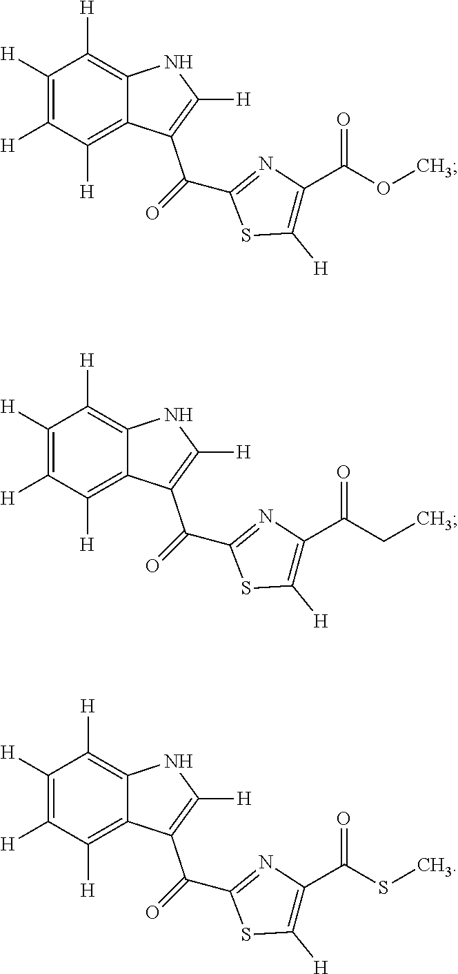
S1C([H])=C(C(SC)=O)N=C1C(C1=C([H])NC2=C([H])C([H])=C([H])C([H])=C12)=O.N1=C(C(=O)C2=C([H])NC3=C([H])C([H])=C([H])C([H])=C23)SC([H])=C1C(CC)=O.S1C([H])=C(C(OC)=O)N=C1C(=O)C1=C([H])NC2=C([H])C([H])=C([H])C([H])=C12
